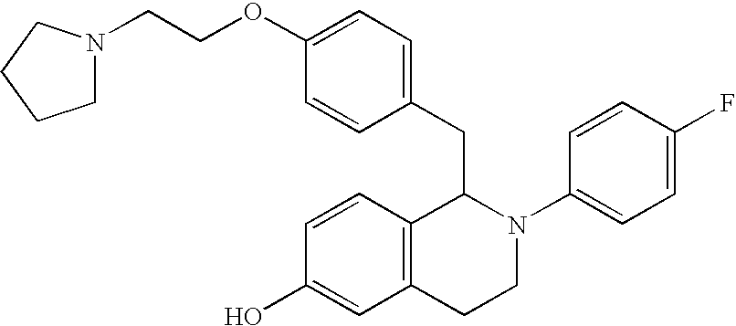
C1=C(OCCN2CCCC2)C=CC(CC2C3=C(CCN2C2=CC=C(F)C=C2)C=C(O)C=C3)=C1
